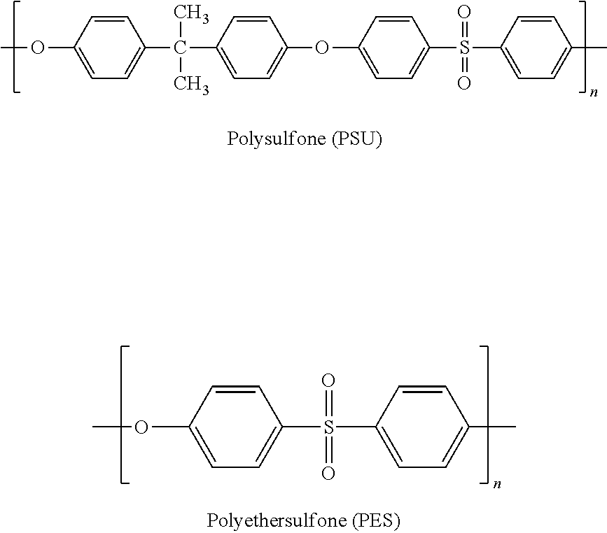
C1=C(OC)C=CC(C(C)(C)C2=CC=C(OC3=CC=C(S(=O)(=O)C4=CC=C(C)C=C4)C=C3)C=C2)=C1.C1=C(OC)C=CC(S(=O)(C2=CC=C(C)C=C2)=O)=C1
